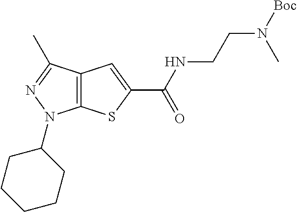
C12=C(C(C)=NN1C1CCCCC1)C=C(C(NCCN(C)[Boc])=O)S2
